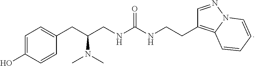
C1=C(O)C=CC(CC(CNC(NCCC2=C3N(N=C2)C=CC=C3)=O)N(C)C)=C1
